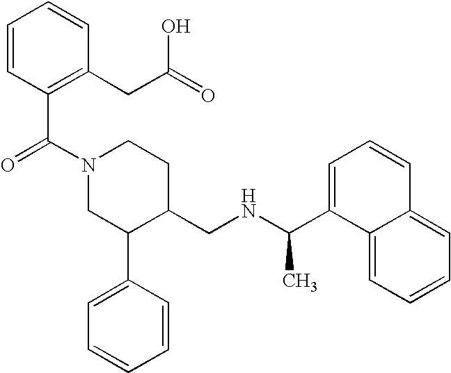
O=C(N1CC(C2=CC=CC=C2)C(CNC(C2=CC=CC3=CC=CC=C23)C)CC1)C1=C(CC(=O)O)C=CC=C1
